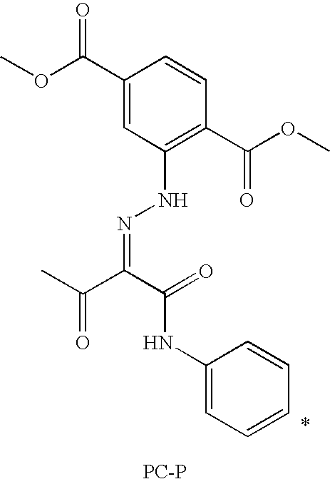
CC(C(C(=O)NC1=CC=CC=C1)=NNC1=C(C(OC)=O)C=CC(C(OC)=O)=C1)=O.[PC-P]
